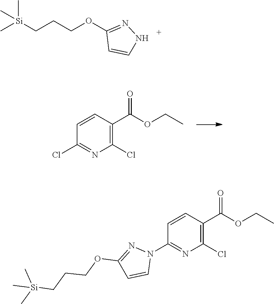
N1N=C(OCCC[Si](C)(C)C)C=C1.C1=CC(C(=O)OCC)=C(Cl)N=C1Cl.C[Si](CCCOC1=NN(C2=NC(Cl)=C(C(=O)OCC)C=C2)C=C1)(C)C
